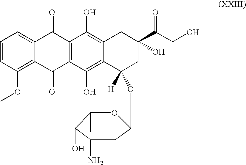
C1=CC(OC)=C2C(=C1)C(=O)C1=C(C2=O)C(O)=C2C(=C1O)CC(C(CO)=O)(O)CC2(OCC1CC(N)C(O)C(C)O1)[H]
